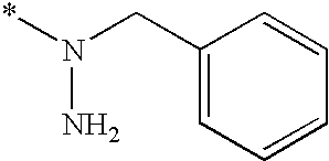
C1(CN(*)N)=CC=CC=C1
